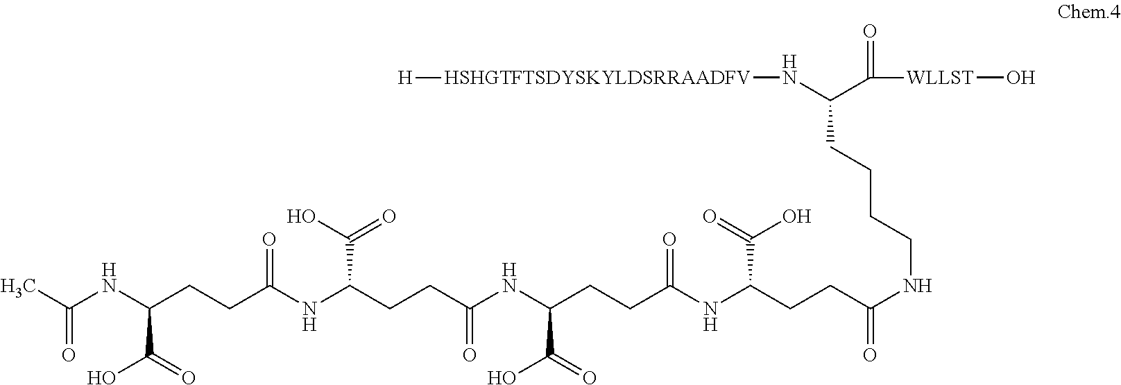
C(NC(CCC(NC(CCC(NC(CCC(NC(CCC(NCCCCC(C([WLLST]O)=O)N[HSHGTFTSDYSKYLDSRRAADFV][H])=O)C(O)=O)=O)C(=O)O)=O)C(O)=O)=O)C(=O)O)(C)=O
